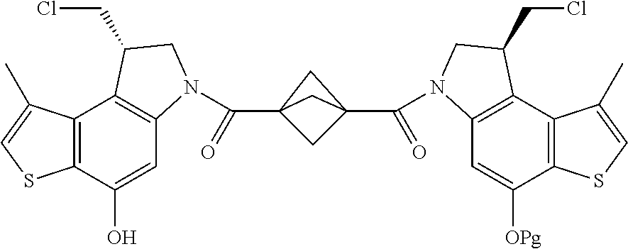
C12=C(C(O)=CC3=C1C(CCl)CN3C(=O)C13CC(C(=O)N4C5=C(C6=C(C([OPg])=C5)SC=C6C)C(CCl)C4)(C1)C3)SC=C2C
